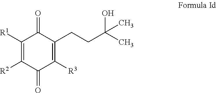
C1([R1])=C([R2])C(=O)C([R3])=C(CCC(C)(O)C)C1=O
